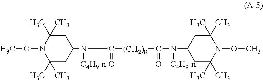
C(N([C4H9-n])C1CC(C)(C)N(OC)C(C)(C)C1)(=O)[(CH2)8]C(=O)N([C4H9-n])C1CC(C)(C)N(OC)C(C)(C)C1
